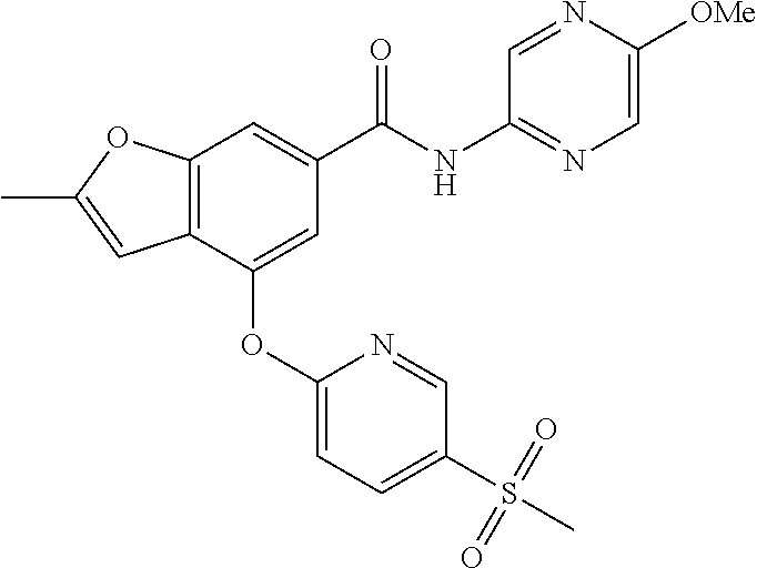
C12=C(C(OC3=CC=C(S(C)(=O)=O)C=N3)=CC(C(NC3=NC=C([OMe])N=C3)=O)=C1)C=C(C)O2
